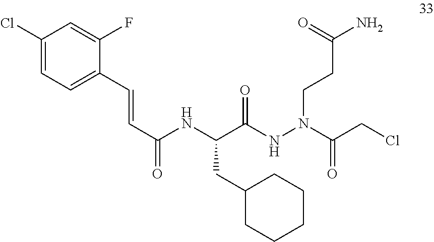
C(C(NN(CCC(N)=O)C(CCl)=O)=O)(NC(C=CC1=CC=C(Cl)C=C1F)=O)CC1CCCCC1
